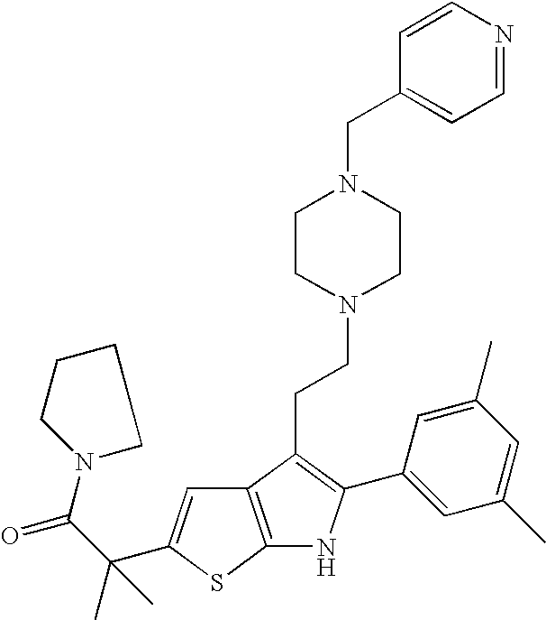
N1(C(C(C)(C)C2=CC3=C(S2)NC(C2=CC(C)=CC(C)=C2)=C3CCN2CCN(CC3=CC=NC=C3)CC2)=O)CCCC1
